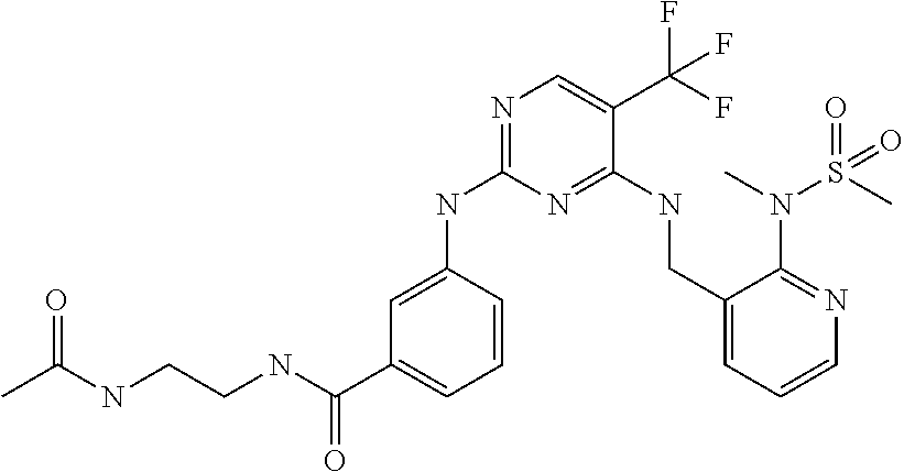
C1=CC(NC2=NC=C(C(F)(F)F)C(NCC3=CC=CN=C3N(S(C)(=O)=O)C)=N2)=CC(C(NCCNC(C)=O)=O)=C1
